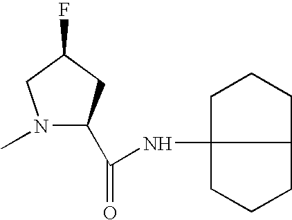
N1(C)C(C(=O)NC23CCCC2CCC3)CC(F)C1
